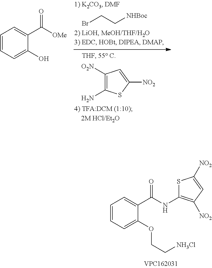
BrCC[NHBoc].C1([O2N])=C(N)SC([NO2])=C1.C1=CC=C(O)C(C([OMe])=O)=C1.C1=CC=C(OCC[NH3Cl])C(C(NC2=C([NO2])C=C([NO2])S2)=O)=C1
